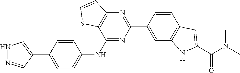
C1=CC(C2=NC3=C(C(NC4=CC=C(C5=CNN=C5)C=C4)=N2)SC=C3)=CC2=C1C=C(C(N(C)C)=O)N2
